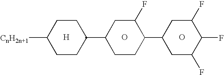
[H].O.O.C1([CnH2n+1])CCC(C2CCC(C3CC(F)C(F)C(F)C3)C(F)C2)CC1
